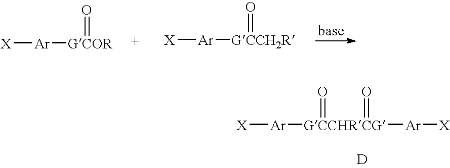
[X][Ar][GCOR]=O.[X][Ar][GCCH2R]=O.[X][Ar][GCCHRCG](=O)([Ar][X])=O.[D]
